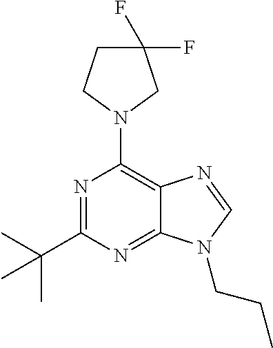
C1(C(C)(C)C)=NC(N2CC(F)(F)CC2)=C2C(=N1)N(CCC)C=N2
